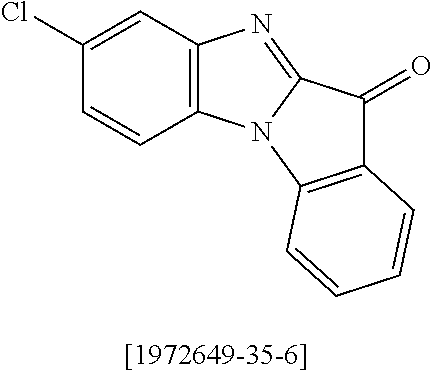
C1(Cl)=CC2=C(C=C1)N1C(=N2)C(=O)C2=C1C=CC=C2
